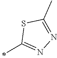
C1(C)=NN=C(C)S1
